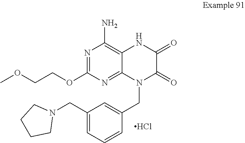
N1=C(OCCOC)N=C2C(=C1N)NC(=O)C(=O)N2CC1=CC(CN2CCCC2)=CC=C1.Cl
